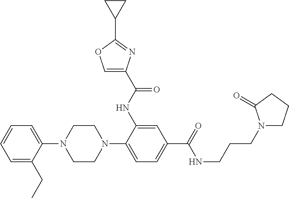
C1(N2CCN(C3=CC=C(C(NCCCN4CCCC4=O)=O)C=C3NC(C3=COC(C4CC4)=N3)=O)CC2)=CC=CC=C1CC
